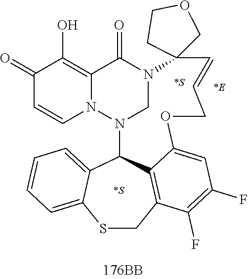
C1(=O)C=CN2C(=C1O)C(=O)N1CN2C2C3=CC=CC=C3SCC3=C2C(=CC(F)=C3F)OCC=CC12COCC2.[*S].[*E].[*S]
